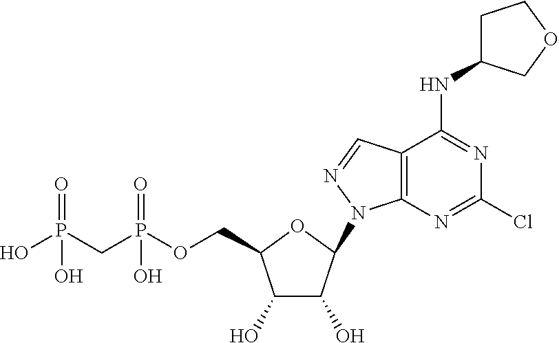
C1(O)C(O)C(N2C3=C(C=N2)C(NC2CCOC2)=NC(Cl)=N3)OC1COP(CP(O)(=O)O)(=O)O
